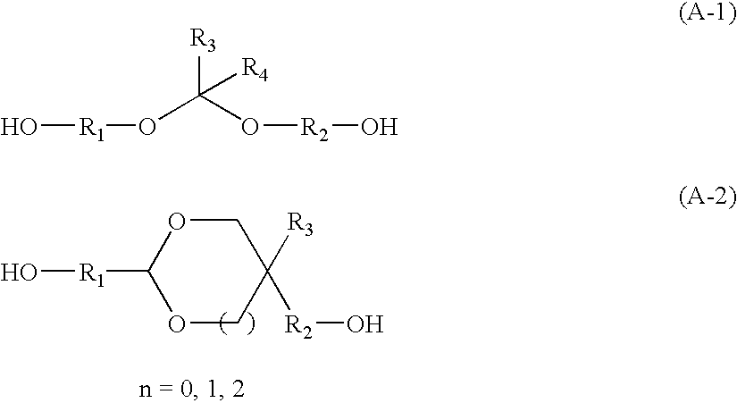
O[R1]C1OCC([R2]O)([R3])CO1.O[R1]OC(O[R2]O)([R3])[R4]
